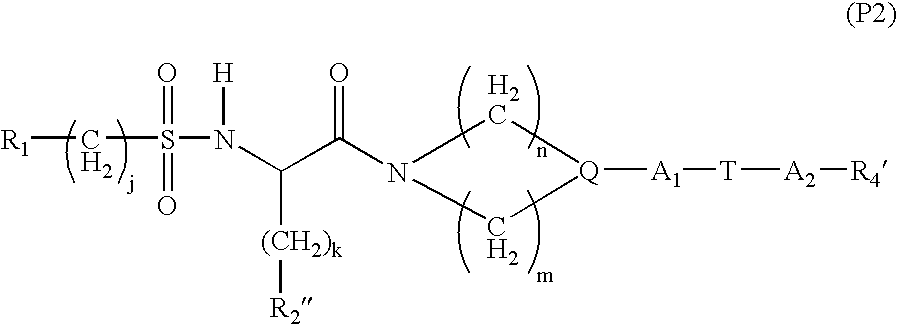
C(C([(CH2)k][R2])N([H])S(=O)(=O)C[R1])(=O)N1C[Q]([A1][T][A2][R4])C1
